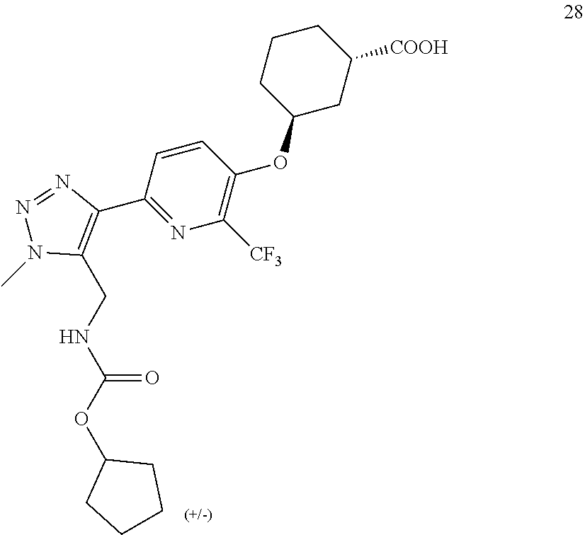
C1=CC(C2=C(CNC(OC3CCCC3)=O)N(C)N=N2)=NC([CF3])=C1OC1CC([COOH])CCC1
